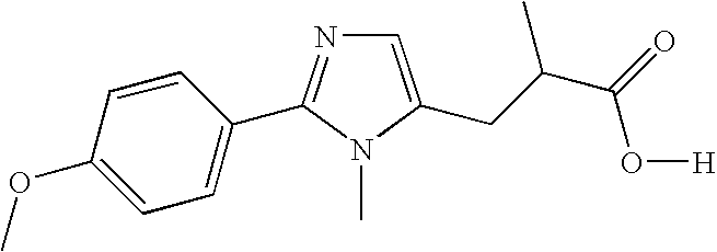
C1=CC(C2=NC=C(CC(C)C(=O)O[H])N2C)=CC=C1OC
